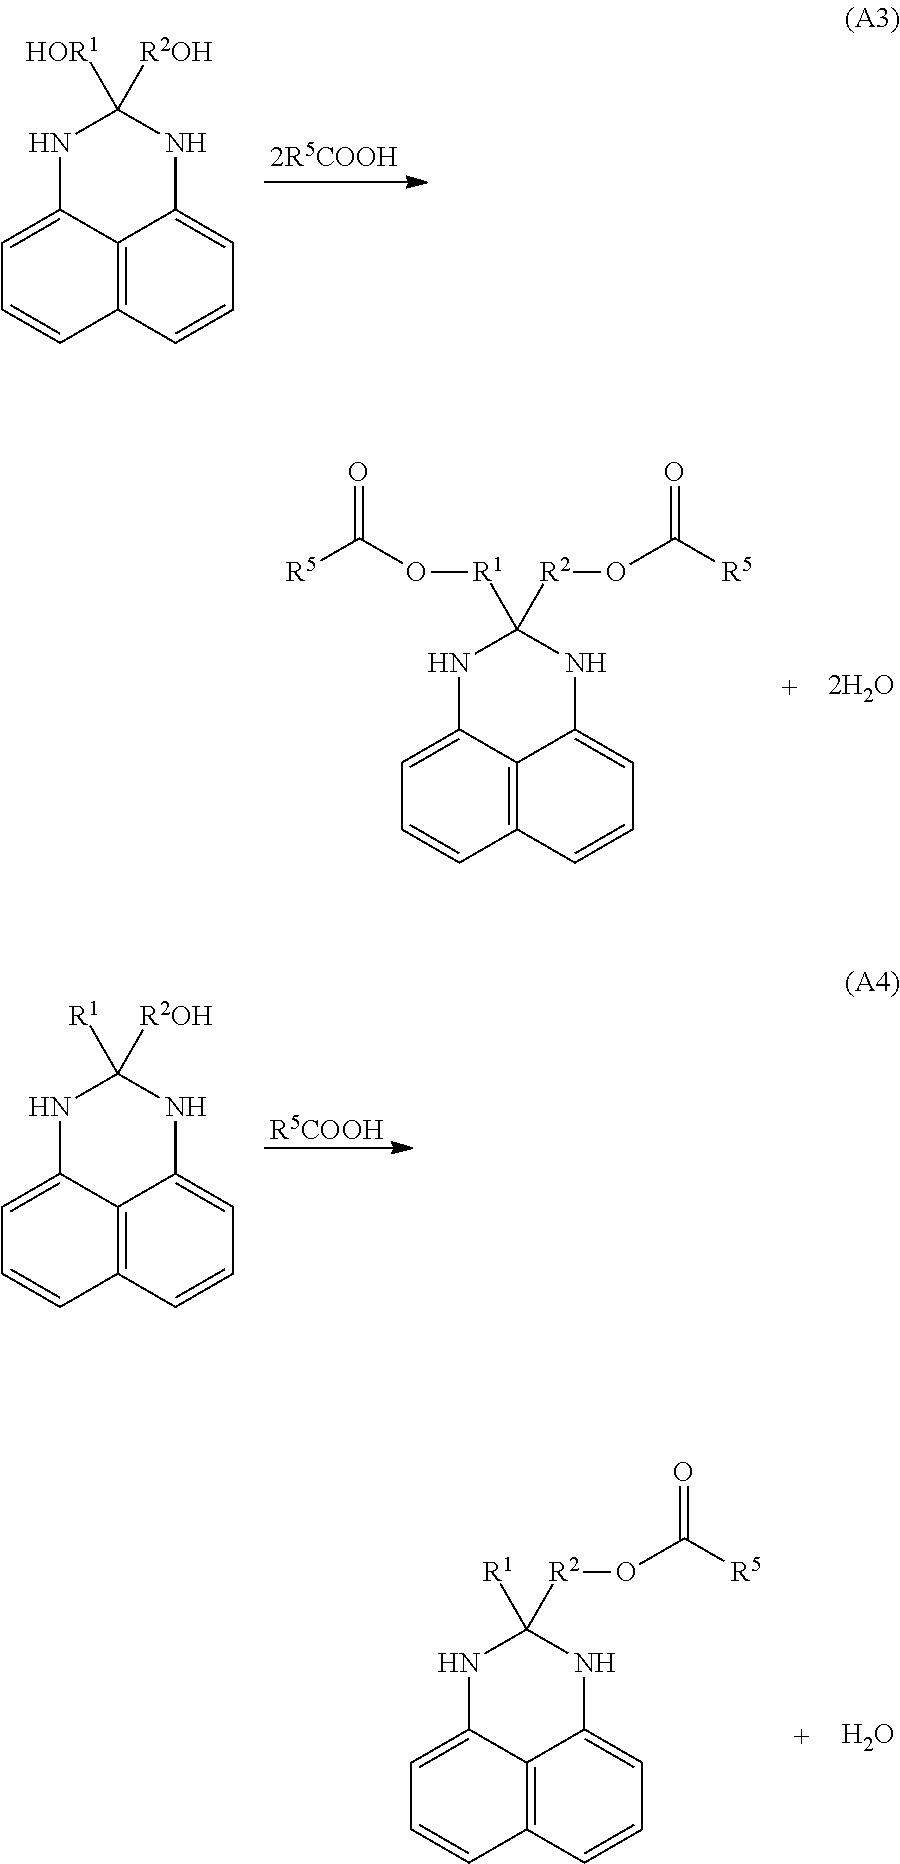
C12=C3C(=CC=C1)NC([R1]OC([R5])=O)([R2]OC([R5])=O)NC3=CC=C2.C12=C3C(=CC=C1)NC([R1])([R2]OC([R5])=O)NC3=CC=C2.O.C12=C3C=CC=C1NC([HOR1])([R2OH])NC2=CC=C3.[R5COOH].C12=C3C=CC=C1NC([R1])([R2OH])NC2=CC=C3
